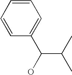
C1=CC=CC=C1C(O)C(C)C
